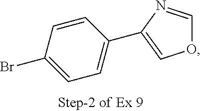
C1=CC(Br)=CC=C1C1=COC=N1
